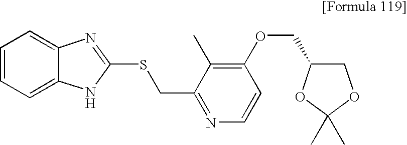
C1=CC=C2C(=C1)N=C(SCC1=NC=CC(OCC3COC(C)(C)O3)=C1C)N2
